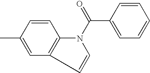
C1=CC=CC(C(N2C3=C(C=C2)C=C(C)C=C3)=O)=C1
